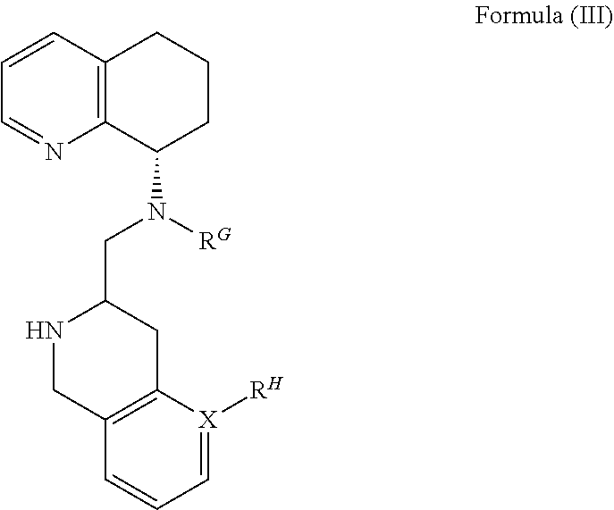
C12=C(C(N(CC3NCC4=C(C3)[X]([RH])=CC=C4)[RG])CCC1)N=CC=C2
